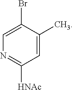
C1=C(Br)C(C)=CC([HNAc])=N1
